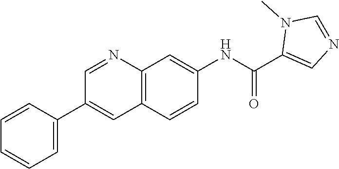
C1=CC(C2=CC3=C(N=C2)C=C(NC(C2=CN=CN2C)=O)C=C3)=CC=C1
